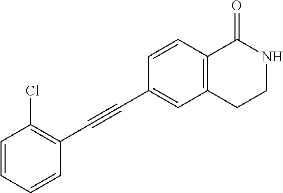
C1=CC=CC(C#CC2=CC3=C(C=C2)C(=O)NCC3)=C1Cl
